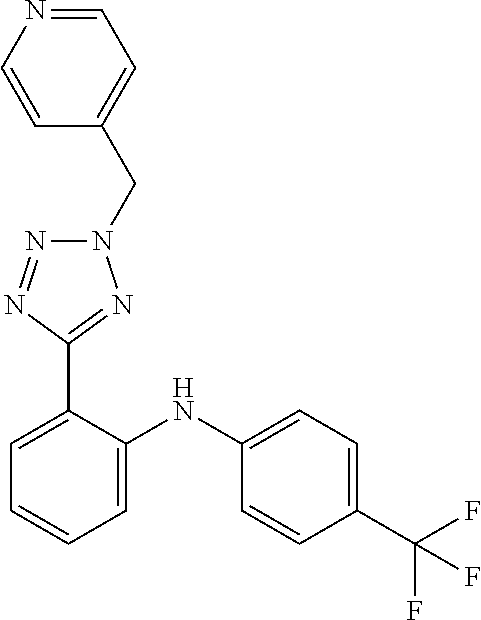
C1=C(NC2=CC=CC=C2C2=NN(CC3=CC=NC=C3)N=N2)C=CC(C(F)(F)F)=C1
